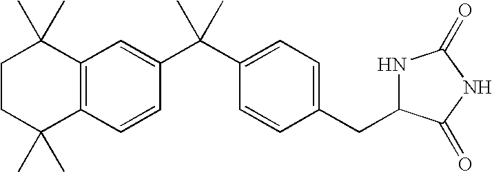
C1CC(C)(C)C2=C(C1(C)C)C=C(C(C1=CC=C(CC3NC(=O)NC3=O)C=C1)(C)C)C=C2
